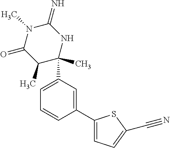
C1(=N)N(C)C(=O)C(C)C(C)(C2=CC=CC(C3=CC=C(C#N)S3)=C2)N1
